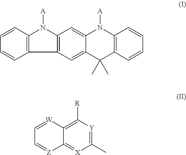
C12=C(C=CC=C1)N([A])C1=C2C=C2C(=C1)N([A])C1=C(C2(C)C)C=CC=C1.C1(C)=[Y]C([R])=C2C(=[X]1)[Z]=CC=[W]2
